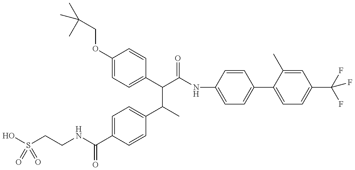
OS(CCNC(C1=CC=C(C(C(C(=O)NC2=CC=C(C3=CC=C(C(F)(F)F)C=C3C)C=C2)C2=CC=C(OCC(C)(C)C)C=C2)C)C=C1)=O)(=O)=O
